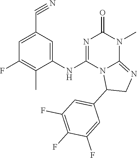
C1=C(C#N)C=C(NC2=NC(=O)N(C)C3=NCC(C4=CC(F)=C(F)C(F)=C4)N23)C(C)=C1F
